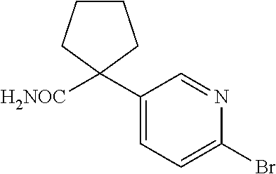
C1(C2([H2NOC])CCCC2)=CC=C(Br)N=C1
